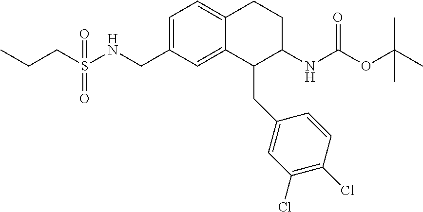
C1=C(CNS(CCC)(=O)=O)C=C2C(=C1)CCC(NC(OC(C)(C)C)=O)C2CC1=CC(Cl)=C(Cl)C=C1
